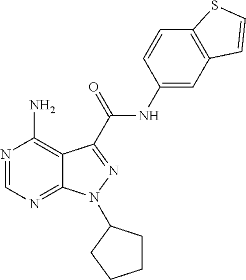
N1=CN=C2C(=C1N)C(C(NC1=CC3=C(C=C1)SC=C3)=O)=NN2C1CCCC1
